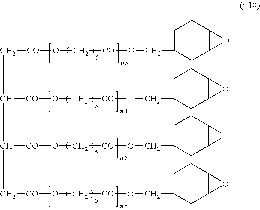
C([CO]OC[CO]OCC1CC2C(CC1)O2)C(C(C[CO]OC[CO]OCC1CC2C(CC1)O2)[CO]OC[CO]OCC1CC2C(CC1)O2)[CO]OC[CO]OCC1CC2C(CC1)O2
